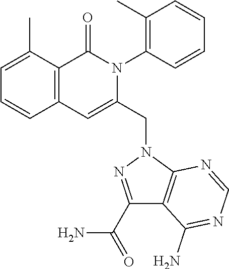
C1=C(C)C2=C(C=C1)C=C(CN1N=C(C(=O)N)C3=C1N=CN=C3N)N(C1=C(C)C=CC=C1)C2=O
